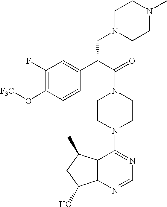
C(N1CCN(C2=NC=NC3=C2C(C)CC3O)CC1)(C(C1=CC(F)=C(O[F3C])C=C1)CN1CCN(C)CC1)=O
